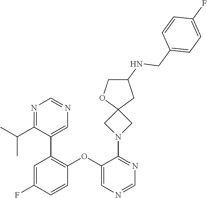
C1=NC=C(OC2=C(C3=CN=CN=C3C(C)C)C=C(F)C=C2)C(N2CC3(C2)CC(NCC2=CC=C(F)C=C2)CO3)=N1
